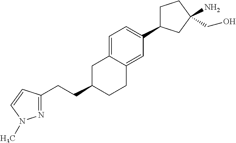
C(C1CCC2=CC(C3CCC(N)(CO)C3)=CC=C2C1)CC1=NN(C)C=C1
